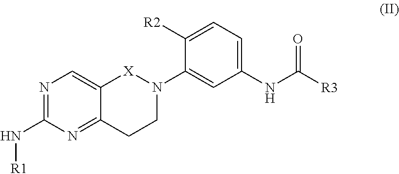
N1=C(N[R1])N=C2C(=C1)[X]N(C1=CC(NC([R3])=O)=CC=C1[R2])CC2
